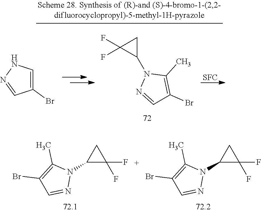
C1(N2C(C)=C(Br)C=N2)CC1(F)F.C1(N2C(C)=C(Br)C=N2)CC1(F)F.C1(Br)=C(C)N(C2CC2(F)F)N=C1.C1(Br)=CNN=C1.[SFC]
